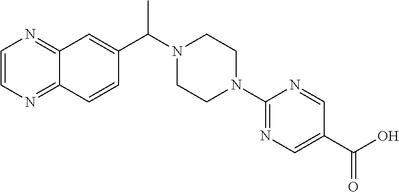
C12=NC=CN=C1C=CC(C(N1CCN(C3=NC=C(C(O)=O)C=N3)CC1)C)=C2
